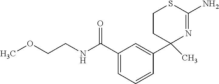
C1(C(=O)NCCOC)=CC=CC(C2(C)N=C(N)SCC2)=C1
